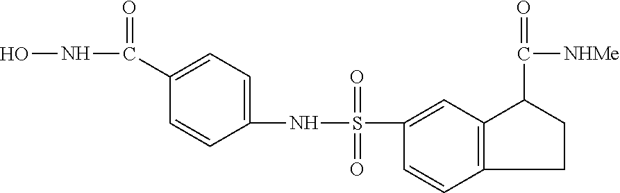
C1(C(NO)=O)=CC=C(NS(=O)(=O)C2=CC3=C(C=C2)CCC3C([NHMe])=O)C=C1
